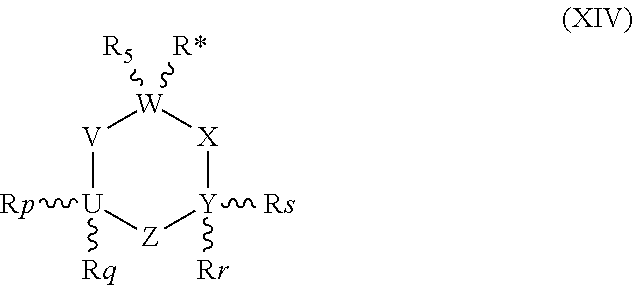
[V]1[U]([Rp])([Rq])[Z][Y]([Rs])([Rr])[X][W]1([R*])[R5]
